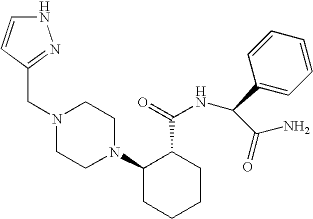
C(N1CCN(C2CCCCC2C(=O)NC(C(N)=O)C2=CC=CC=C2)CC1)C1=NNC=C1
